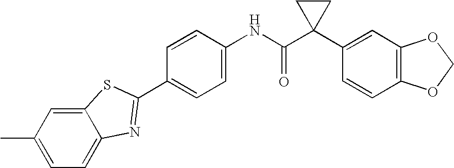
C1=CC(NC(C2(C3=CC4=C(C=C3)OCO4)CC2)=O)=CC=C1C1=NC2=CC=C(C)C=C2S1
